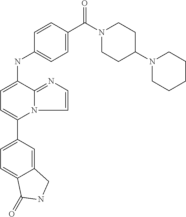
C12=CC(C3=CC=C(NC4=CC=C(C(N5CCC(N6CCCCC6)CC5)=O)C=C4)C4=NC=CN34)=CC=C1C(=O)NC2
